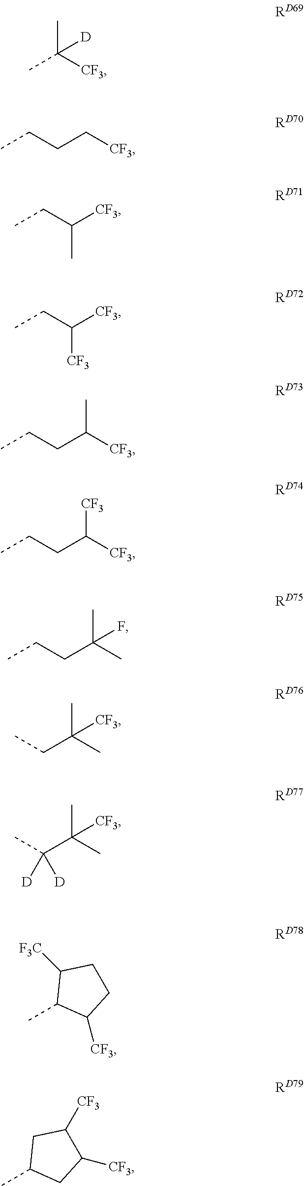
C([CF3])(C)(C)[D].C([CF3])CCC.C([CF3])(CC)C.C([CF3])(CC)[CF3].C([CF3])(CCC)C.C([CF3])(CCC)[CF3].C(C)(CCC)(C)F.C(C)(CC)(C)[CF3].C(C)(C(C)([D])[D])(C)[CF3].CC1C([CF3])CCC1[F3C].CC1CC([CF3])C([CF3])C1
